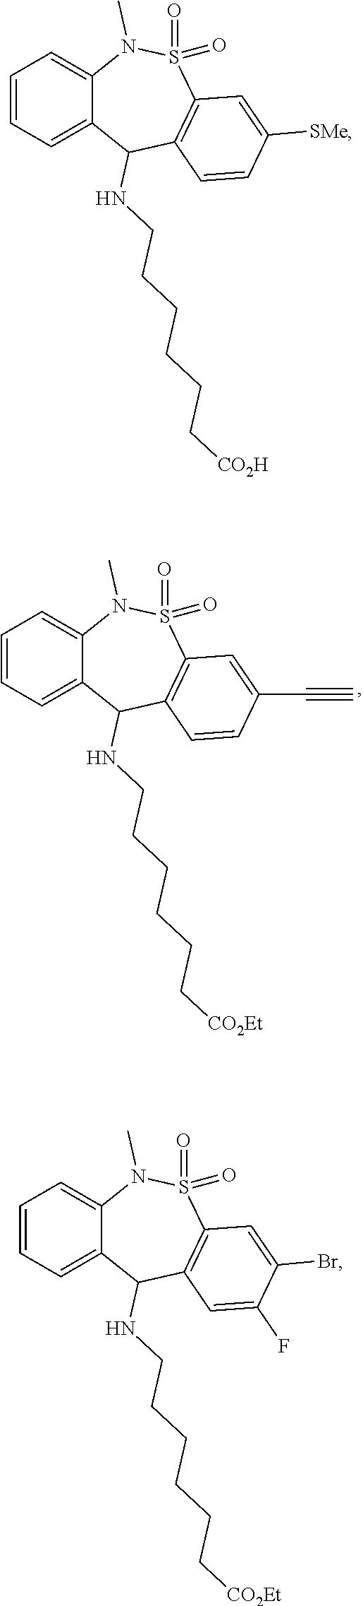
C1=CC=C2C(=C1)N(C)S(=O)(=O)C1=C(C2NCCCCCC[CO2Et])C=CC(C#C)=C1.C1=CC=C2C(=C1)N(C)S(=O)(=O)C1=C(C2NCCCCCC[CO2H])C=CC([SMe])=C1.C1=CC=C2C(=C1)N(C)S(=O)(=O)C1=C(C2NCCCCCC[CO2Et])C=C(F)C(Br)=C1
